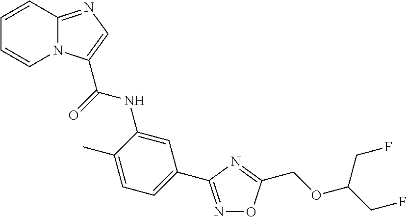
C1=CC2=NC=C(C(NC3=CC(C4=NOC(COC(CF)CF)=N4)=CC=C3C)=O)N2C=C1
